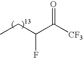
CCC(C([CF3])=O)F
